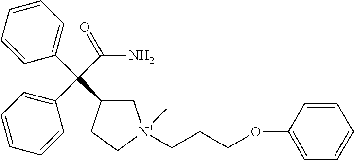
C(C(C1C[N+](CCCOC2=CC=CC=C2)(C)CC1)(C1=CC=CC=C1)C1=CC=CC=C1)(N)=O
